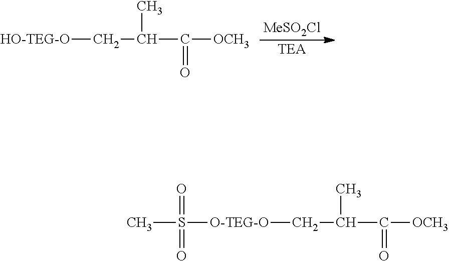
[MeSO2Cl].[TEA].[HO-TEG-O]CC(C([OCH3])=O)C.[O-TEG-O](CC(C([OCH3])=O)C)S(C)(=O)=O
